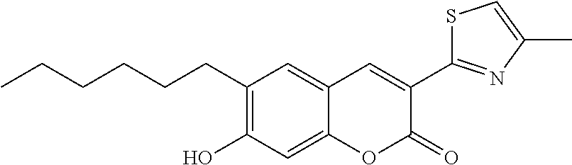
C1(CCCCCC)=C(O)C=C2C(=C1)C=C(C1=NC(C)=CS1)C(=O)O2
